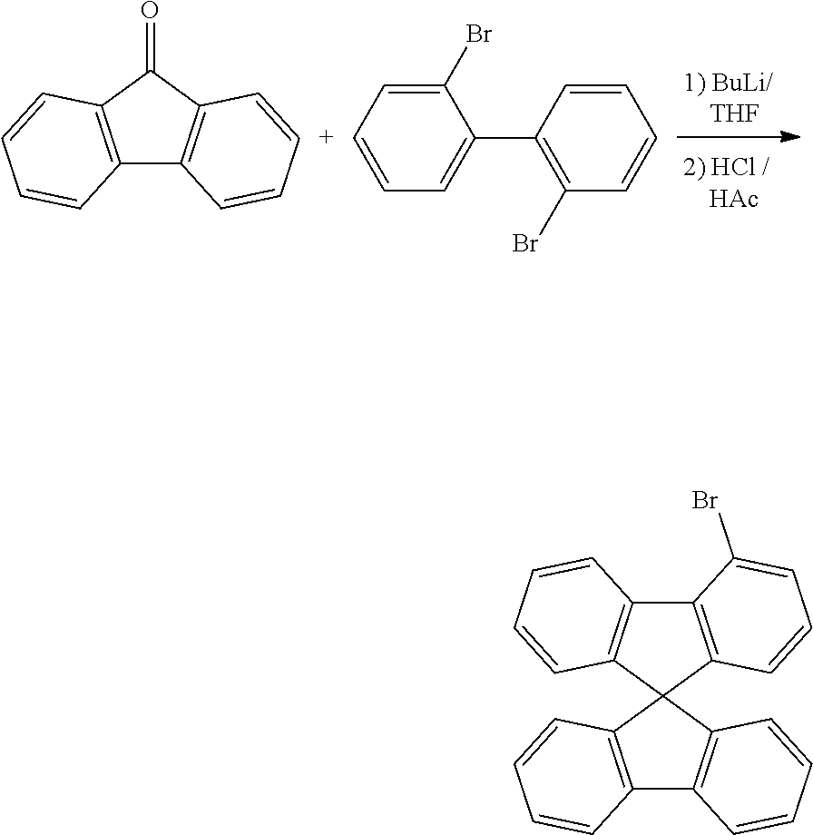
C12=C(C=CC=C1)C1(C3=C2C=CC=C3)C2=C(C3=C1C=CC=C3)C(Br)=CC=C2.C1(Br)=C[C+]=CC=C1C1=C(Br)C=CC=C1.C12=C(C(=O)C3=C1C=CC=C3)C=CC=C2
